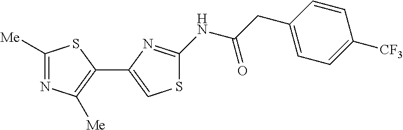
C1([Me])=NC([Me])=C(C2=CSC(NC(CC3=CC=C([CF3])C=C3)=O)=N2)S1
